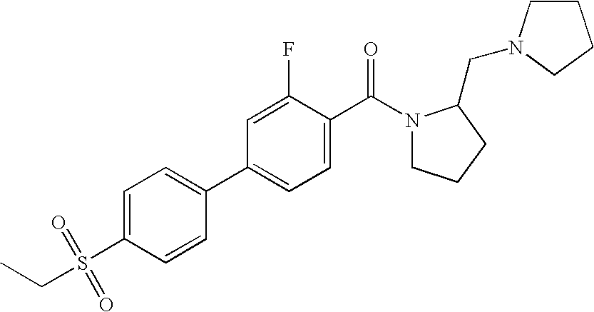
C1=C(S(=O)(=O)CC)C=CC(C2=CC=C(C(N3CCCC3CN3CCCC3)=O)C(F)=C2)=C1
